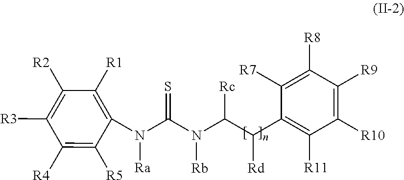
C1([R2])=C([R3])C([R4])=C([R5])C(N([Ra])C(=S)N([Rb])C([Rc])C([Rd])C2=C([R11])C([R10])=C([R9])C([R8])=C2[R7])=C1[R1]
